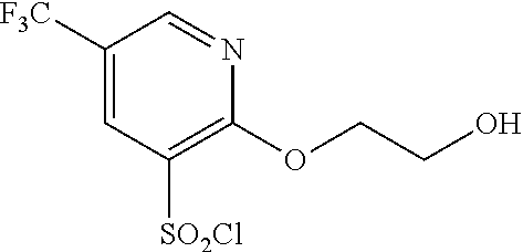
C1([F3C])=CC([SO2Cl])=C(OCCO)N=C1
